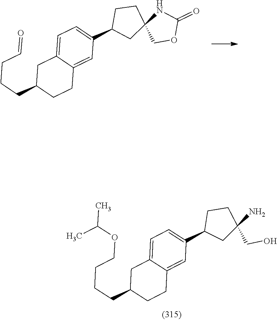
C1C(CCCC=O)CCC2=CC(C3CC4(CC3)COC(=O)N4)=CC=C12.C(CCC1CC2=CC=C(C3CC(CO)(N)CC3)C=C2CC1)COC(C)C
